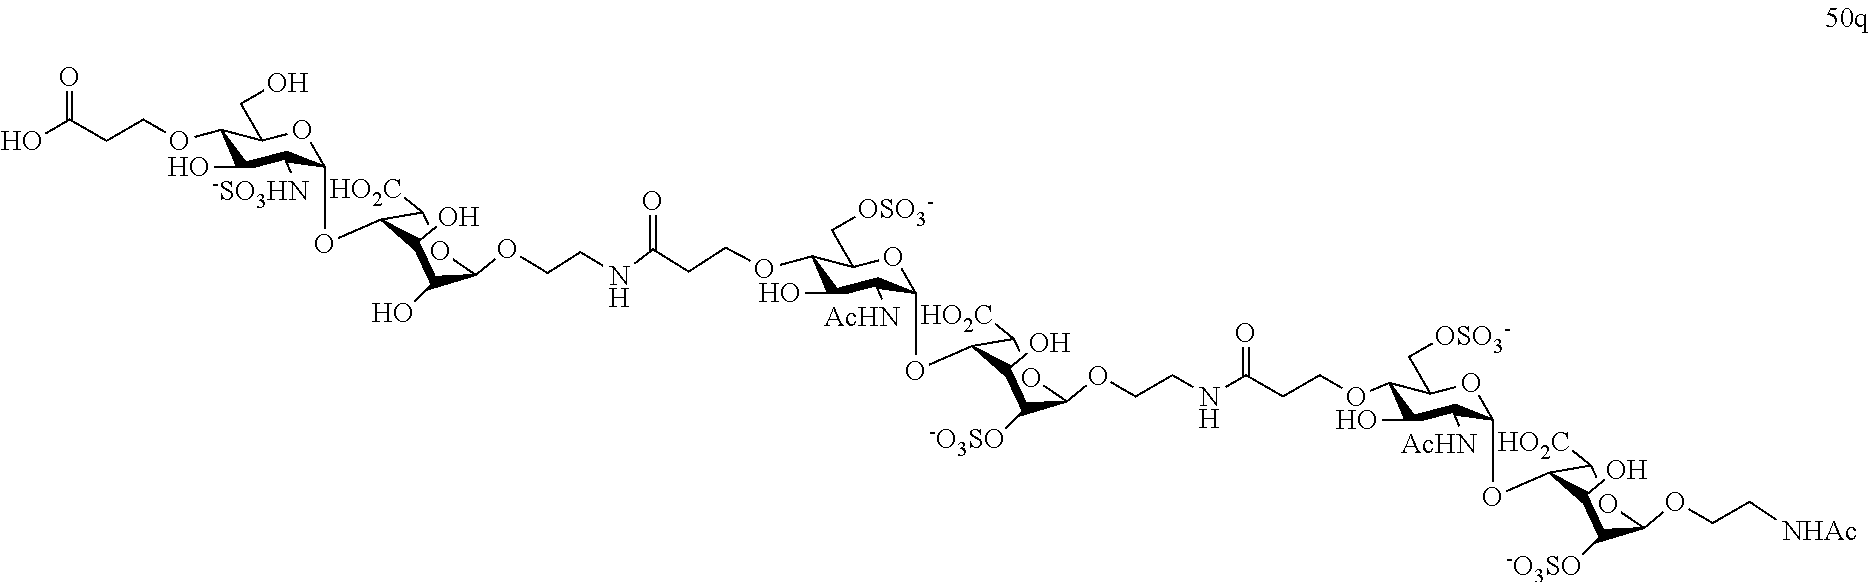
OC(CCOC1C(O)C([-SO3HN])C(OC2C([HO2C])OC(OCCNC(CCOC3C(O)C([AcHN])C(OC4C([HO2C])OC(OCCNC(CCOC5C(O)C([AcHN])C(OC6C([HO2C])OC(OCC[NHAc])C([-O3SO])C6O)OC5C[OSO3-])=O)C([-O3SO])C4O)OC3C[OSO3-])=O)C(O)C2O)OC1CO)=O
